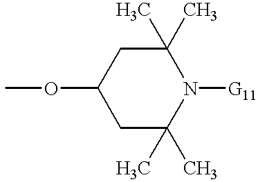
C1(OC)CC(C)(C)N([G11])C(C)(C)C1
